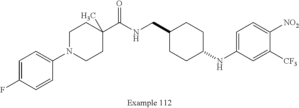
C1=C(F)C=CC(N2CCC(C(NCC3CCC(NC4=CC=C([NO2])C([CF3])=C4)CC3)=O)(C)CC2)=C1
